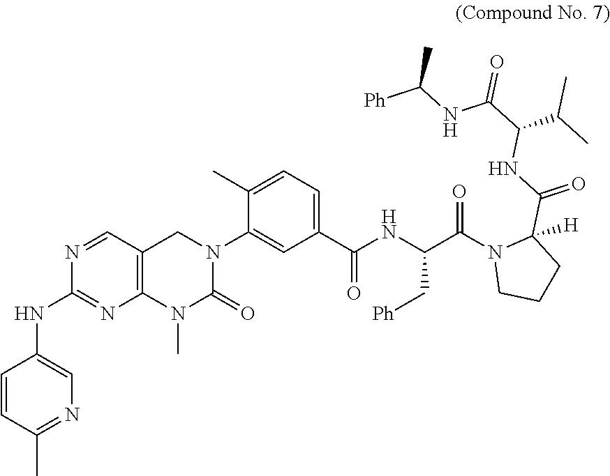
C1=CC(C)=NC=C1NC1=NC2=C(C=N1)CN(C1=CC(C(NC(C(N3CCCC3(C(NC(C(=O)NC([Ph])C)C(C)C)=O)[H])=O)C[Ph])=O)=CC=C1C)C(=O)N2C
